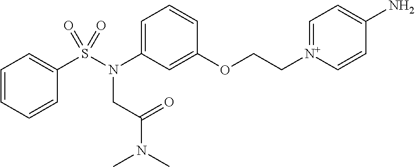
C1=CC=CC(S(N(C2=CC=CC(OCC[N+]3=CC=C(N)C=C3)=C2)CC(N(C)C)=O)(=O)=O)=C1
